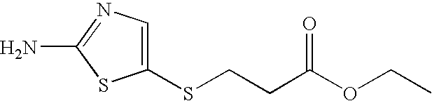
C1(SCCC(OCC)=O)=CN=C(N)S1
